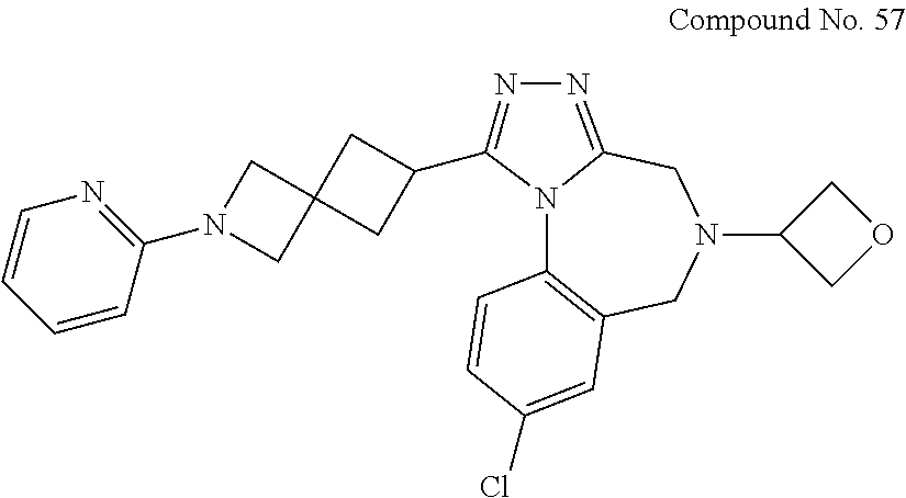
N12C3=C(CN(C4COC4)CC1=NN=C2C1CC2(CN(C4=NC=CC=C4)C2)C1)C=C(Cl)C=C3
